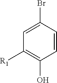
C1=C(Br)C=CC(O)=C1[R1]
